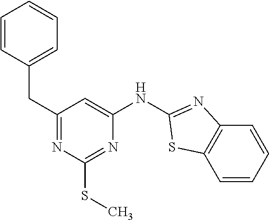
C1(CC2=CC=CC=C2)=NC(SC)=NC(NC2=NC3=C(C=CC=C3)S2)=C1
